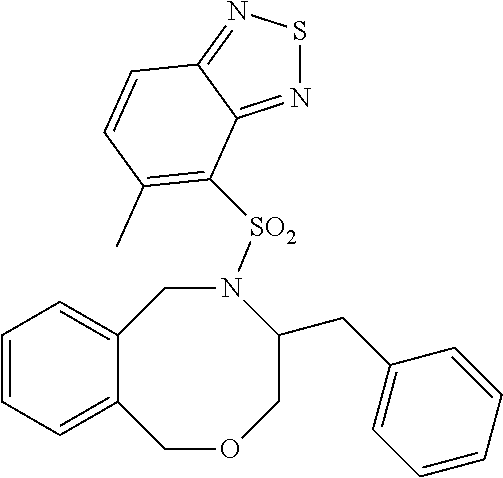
C12=CC=CC=C1COCC(CC1=CC=CC=C1)N([SO2]C1=C(C)C=CC3=NSN=C31)C2
